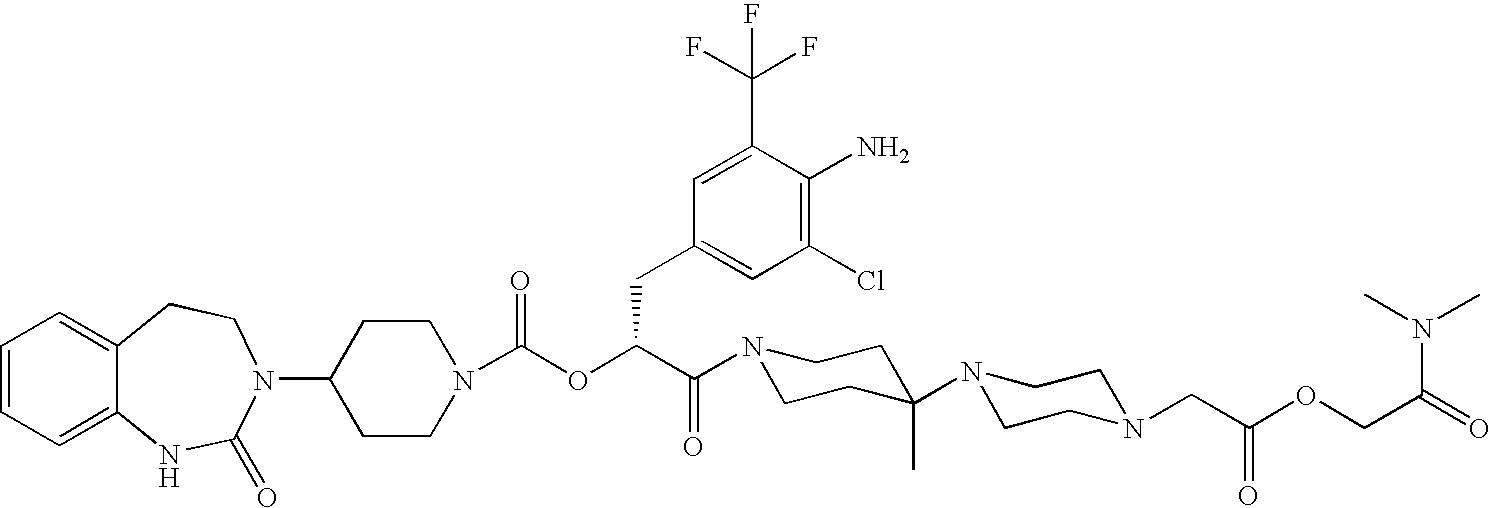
C1(N2C(=O)NC3=CC=CC=C3CC2)CCN(C(OC(C(N2CCC(N3CCN(CC(OCC(N(C)C)=O)=O)CC3)(C)CC2)=O)CC2=CC(Cl)=C(N)C(C(F)(F)F)=C2)=O)CC1
